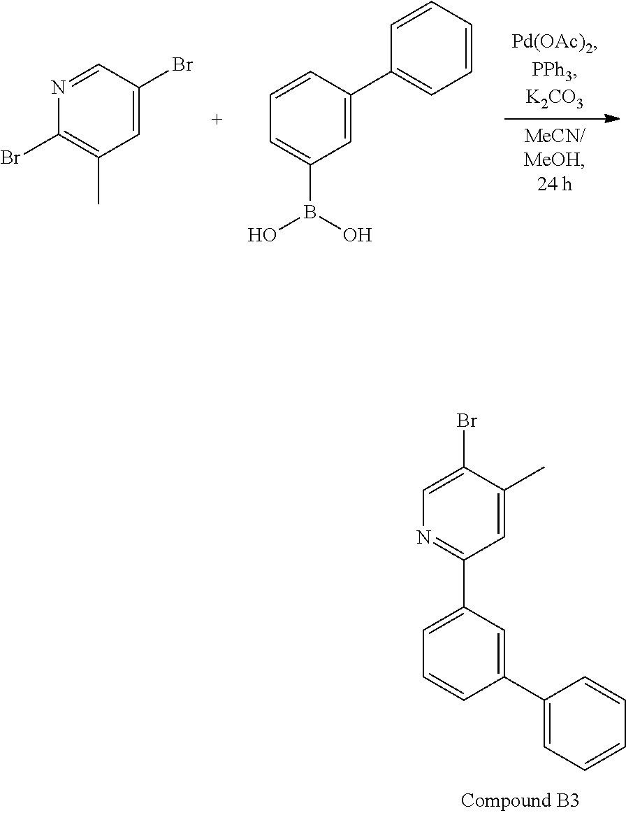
C1=NC(Br)=C(C)C=C1Br.C1=CC=C(B(O)O)C=C1C1=CC=CC=C1.C1(Br)=CN=C(C2=CC=CC(C3=CC=CC=C3)=C2)C=C1C
